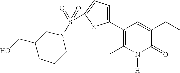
C1(C2=C(C)N([H])C(=O)C(CC)=C2)=CC=C(S(=O)(=O)N2CC(CO)CCC2)S1
